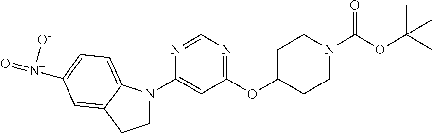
C1N(C2=CC(OC3CCN(C(=O)OC(C)(C)C)CC3)=NC=N2)C2=CC=C([N+](=O)[O-])C=C2C1
